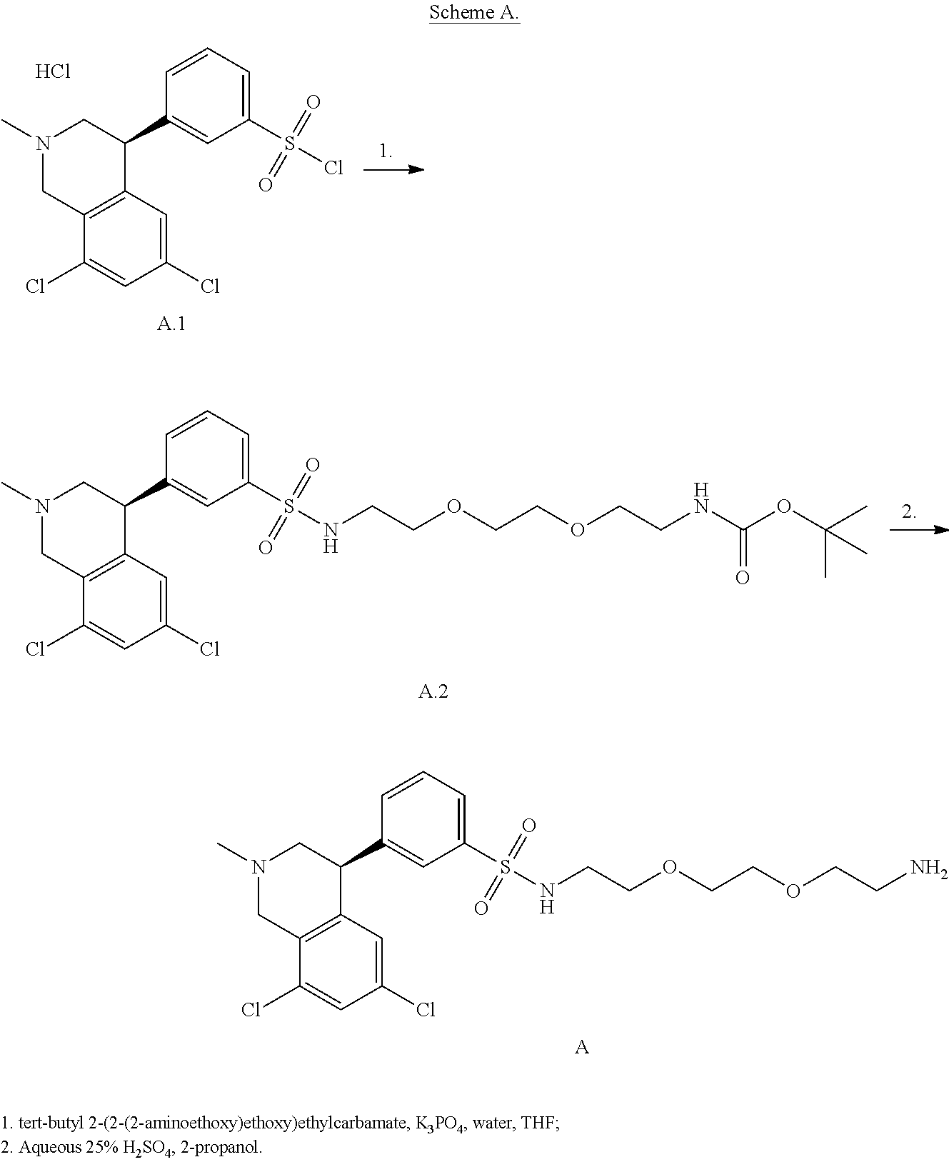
C1(Cl)=CC2=C(C(Cl)=C1)CN(C)CC2C1=CC(S(Cl)(=O)=O)=CC=C1.Cl.C1(Cl)=CC2=C(C(Cl)=C1)CN(C)CC2C1=CC(S(NCCOCCOCCNC(OC(C)(C)C)=O)(=O)=O)=CC=C1.C1(Cl)=CC2=C(C(Cl)=C1)CN(C)CC2C1=CC(S(NCCOCCOCCN)(=O)=O)=CC=C1.[A]
